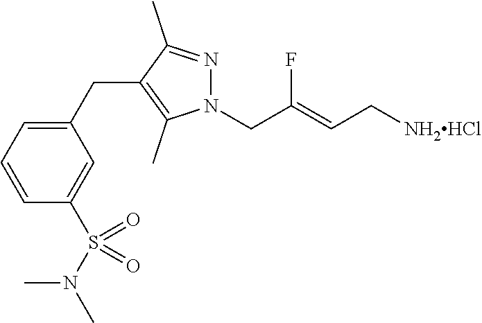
N1(CC(=CC[NH2HCl])F)N=C(C)C(CC2=CC=CC(S(N(C)C)(=O)=O)=C2)=C1C
